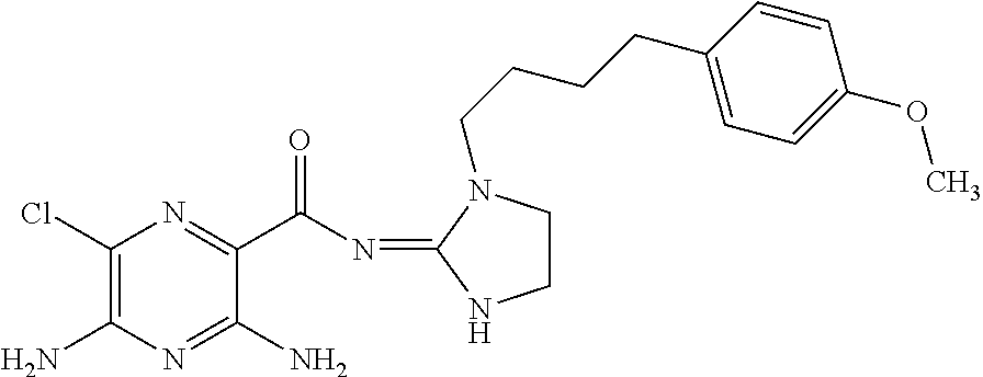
C1(Cl)=C(N)N=C(N)C(C(N=C2NCCN2CCCCC2=CC=C(OC)C=C2)=O)=N1
